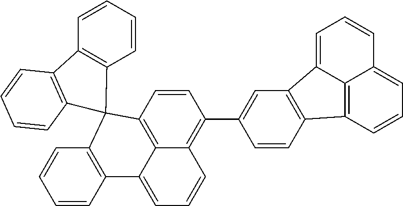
C1=CC2=C3C(=C1C1=CC4=C(C=C1)C1=C5C(=CC=C1)C=CC=C45)C=CC=C3C1=C(C=CC=C1)C21C2=C(C=CC=C2)C2=C1C=CC=C2
